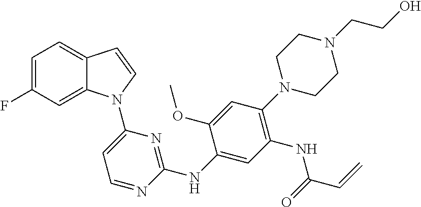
C1(NC2=NC(N3C4=CC(F)=CC=C4C=C3)=CC=N2)=CC(NC(C=C)=O)=C(N2CCN(CCO)CC2)C=C1OC
